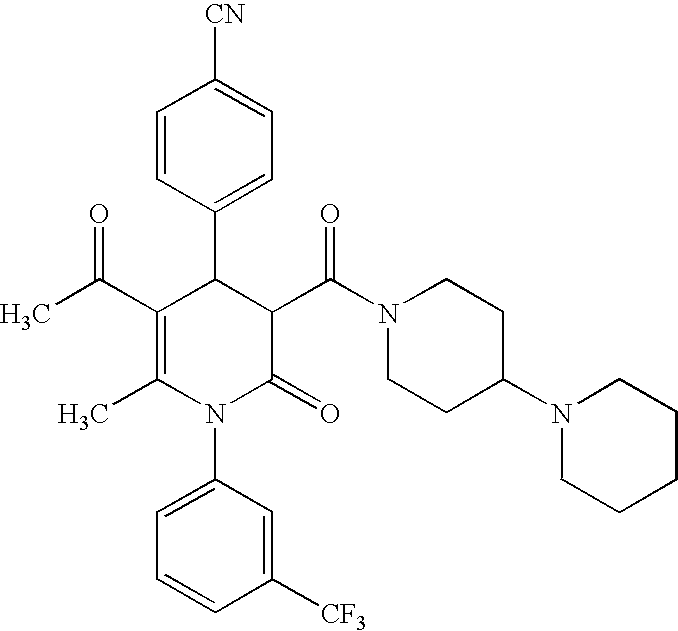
C1=CC(C2C(C(C)=O)=C(C)N(C3=CC=CC([CF3])=C3)C(=O)C2C(N2CCC(N3CCCCC3)CC2)=O)=CC=C1[CN]
